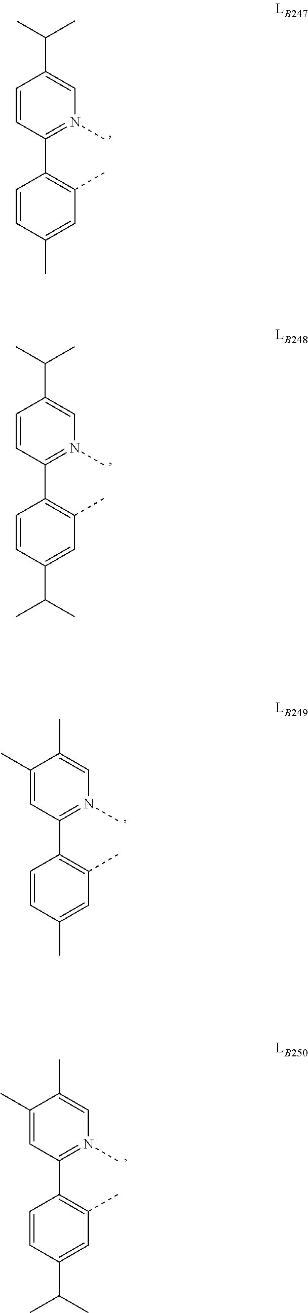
C1=CC(C)=CC(C)=C1C1=N(C)C=C(C(C)C)C=C1.C1=CC(C(C)C)=CC(C)=C1C1=N(C)C=C(C(C)C)C=C1.C1=CC(C)=CC(C)=C1C1=N(C)C=C(C)C(C)=C1.C1=CC(C(C)C)=CC(C)=C1C1=N(C)C=C(C)C(C)=C1
